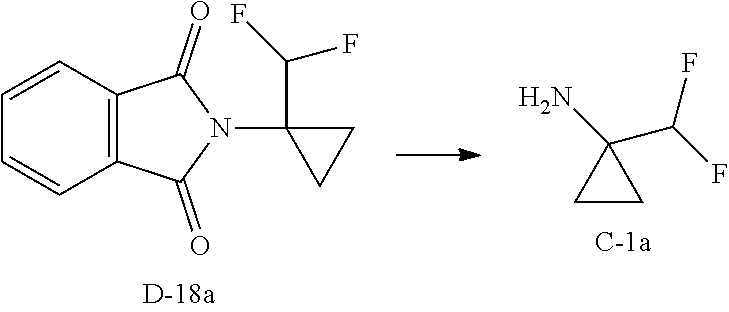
C12=C(C=CC=C1)C(=O)N(C1(C(F)F)CC1)C2=O.C1CC1(N)C(F)F
